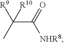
C(C(=O)[NHR8])(C)([R9])[R10]
